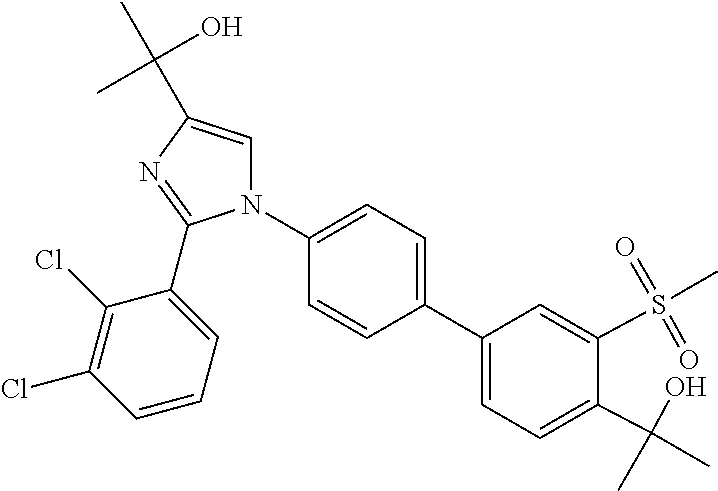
C1(C2=CC=C(N3C=C(C(C)(O)C)N=C3C3=CC=CC(Cl)=C3Cl)C=C2)=CC=C(C(O)(C)C)C(S(=O)(=O)C)=C1
